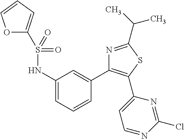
S(C1=CC=CO1)(NC1=CC=CC(C2=C(C3=CC=NC(Cl)=N3)SC(C(C)C)=N2)=C1)(=O)=O
